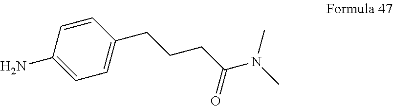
C1(CCCC(N(C)C)=O)=CC=C(N)C=C1
